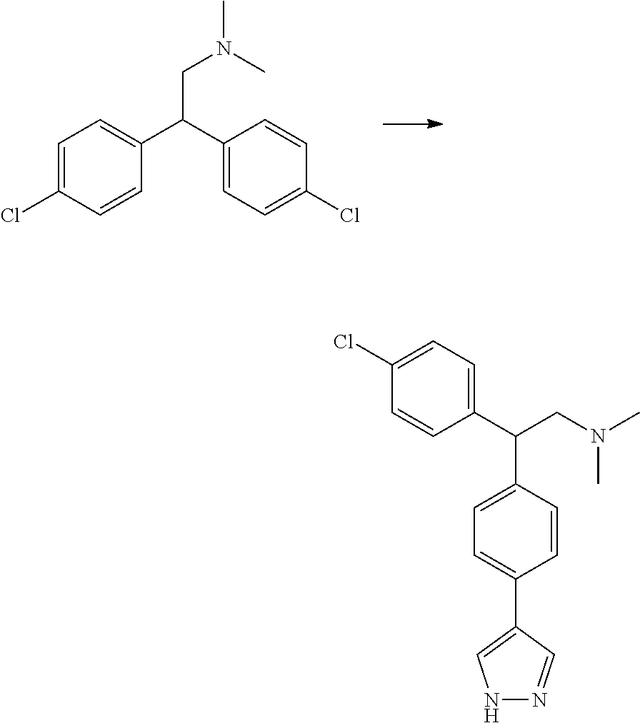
C1=C(Cl)C=CC(C(C2=CC=C(Cl)C=C2)CN(C)C)=C1.C1(C(CN(C)C)C2=CC=C(C3=CNN=C3)C=C2)=CC=C(Cl)C=C1
